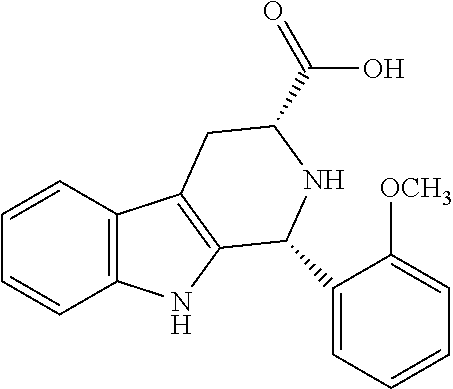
C1=CC2=C(C=C1)C1=C(N2)C(C2=CC=CC=C2[OCH3])NC(C(=O)O)C1
